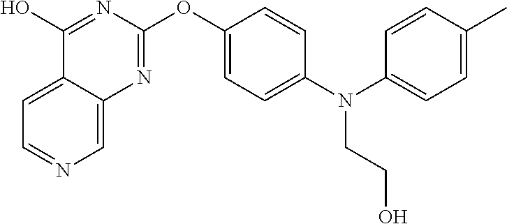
C1=C2C(=CN=C1)N=C(OC1=CC=C(N(C3=CC=C(C)C=C3)CCO)C=C1)N=C2O
